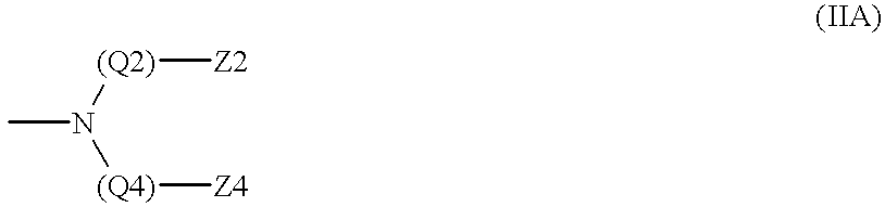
[(Q2)]([Z2])N([(Q4)][Z4])C
